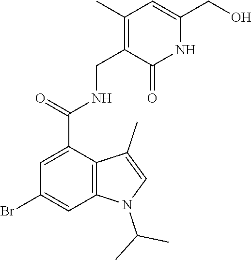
C12=C(C(C(=O)NCC3=C(C)C=C(CO)NC3=O)=CC(Br)=C1)C(C)=CN2C(C)C
